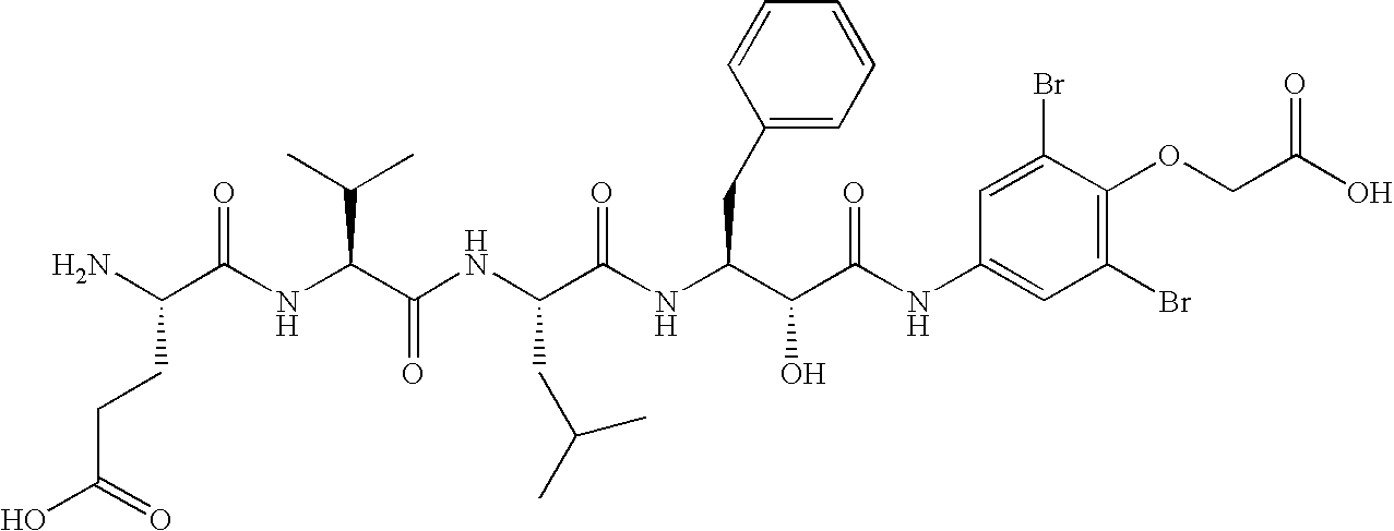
C(C(=O)O)CC(N)C(=O)NC(C(C)C)C(=O)NC(CC(C)C)C(=O)NC(CC1=CC=CC=C1)C(O)C(=O)NC1=CC(Br)=C(OCC(O)=O)C(Br)=C1
